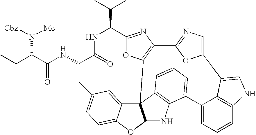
C(C1C2=NC3=C(O2)C24C5=CC(=CC=C5OC2NC2=C4C=CC=C2C2=CC=CC4=C2C(=CN4)C2=CN=C3O2)CC(NC(C(C(C)C)N([Me])[Cbz])=O)C(=O)N1)(C)C
